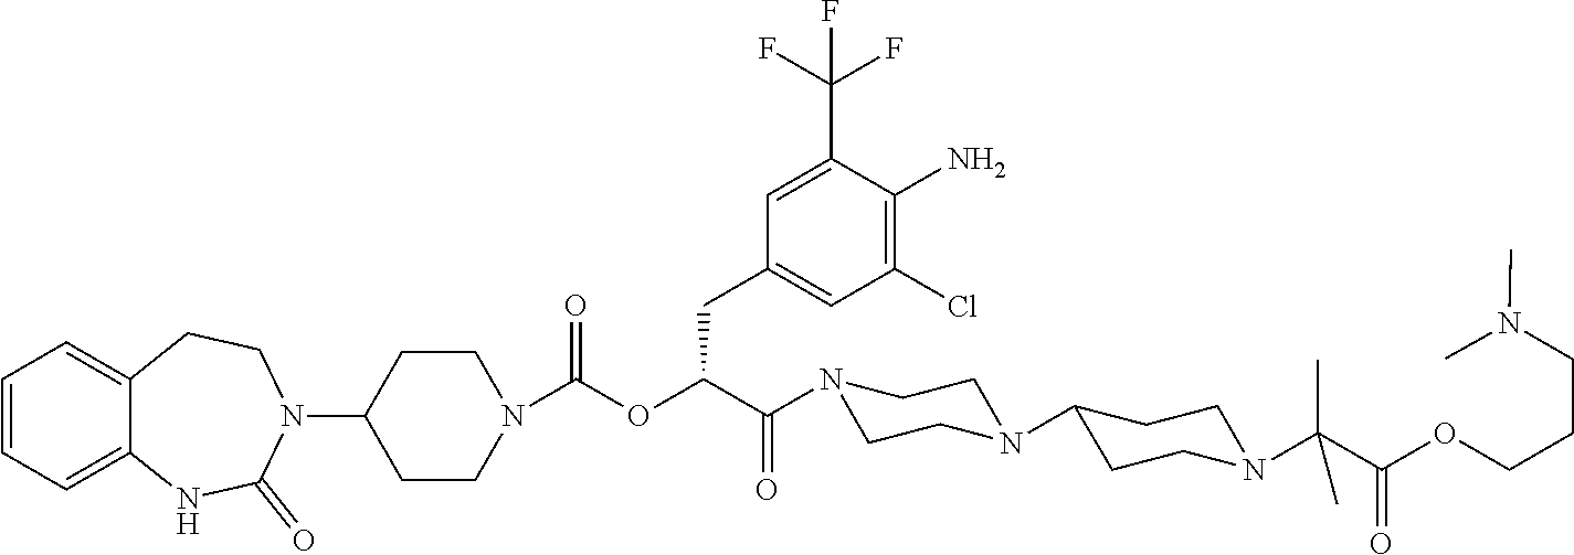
C1=CC=C2C(=C1)CCN(C1CCN(C(OC(C(N3CCN(C4CCN(C(C(OCCCN(C)C)=O)(C)C)CC4)CC3)=O)CC3=CC(Cl)=C(N)C(C(F)(F)F)=C3)=O)CC1)C(=O)N2
